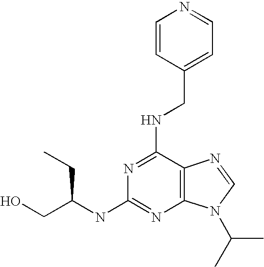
C12=C(N(C(C)C)C=N1)N=C(NC(CO)CC)N=C2NCC1=CC=NC=C1
